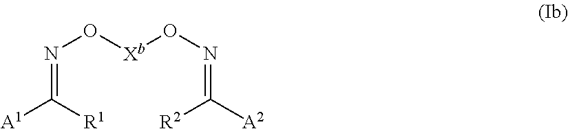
O([Xb]ON=C([A2])[R2])N=C([A1])[R1]
